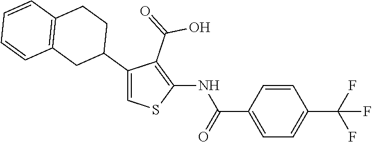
C1=CC(C(=O)NC2=C(C(=O)O)C(C3CCC4=C(C3)C=CC=C4)=CS2)=CC=C1C(F)(F)F
